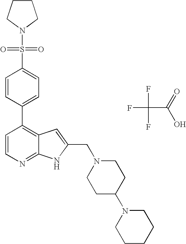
FC(F)(C(=O)O)F.C1(C2=C3C(=NC=C2)NC(CN2CCC(N4CCCCC4)CC2)=C3)=CC=C(S(N2CCCC2)(=O)=O)C=C1
